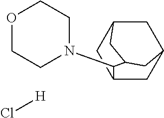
O1CCN(C2C3CC4CC(C3)CC2C4)CC1.Cl[H]
